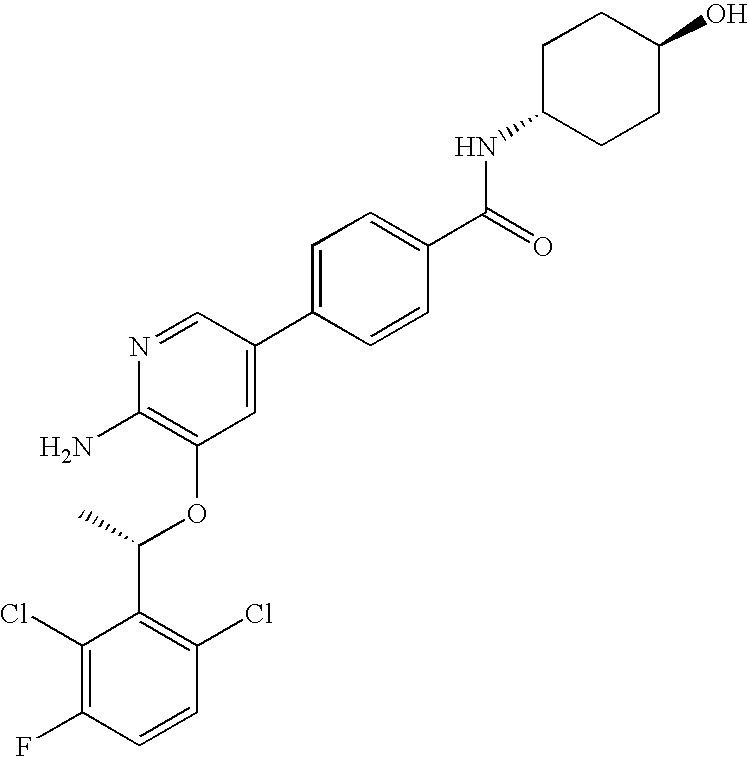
C1(Cl)=C(F)C=CC(Cl)=C1C(C)OC1=C(N)N=CC(C2=CC=C(C(=O)NC3CCC(O)CC3)C=C2)=C1
